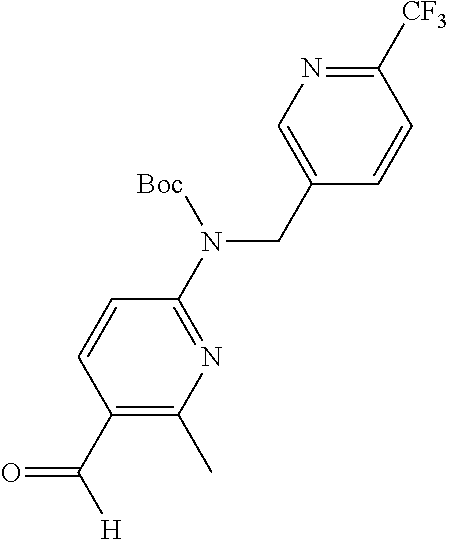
C1(N(CC2=CN=C([CF3])C=C2)[Boc])=NC(C)=C(C(=O)[H])C=C1
